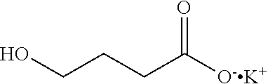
OCCCC([O-K+])=O
